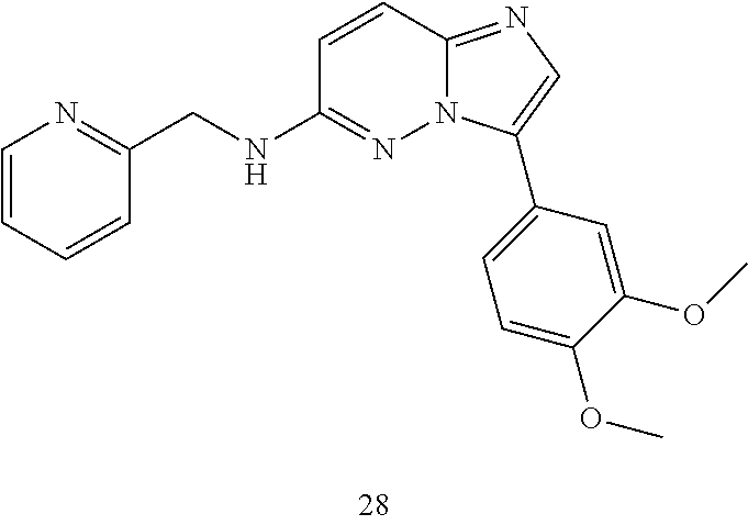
C(NC1=NN2C(=NC=C2C2=CC=C(OC)C(OC)=C2)C=C1)C1=NC=CC=C1
